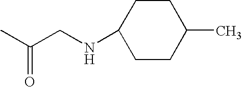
C(CNC1CCC(C)CC1)(C)=O
